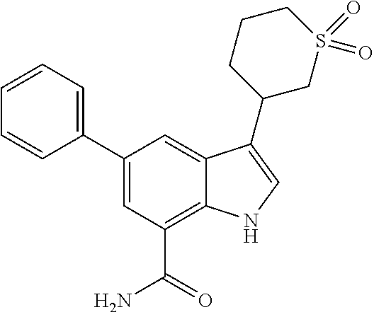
C1(C2=CC=CC=C2)=CC(C(N)=O)=C2C(=C1)C(C1CS(=O)(=O)CCC1)=CN2
